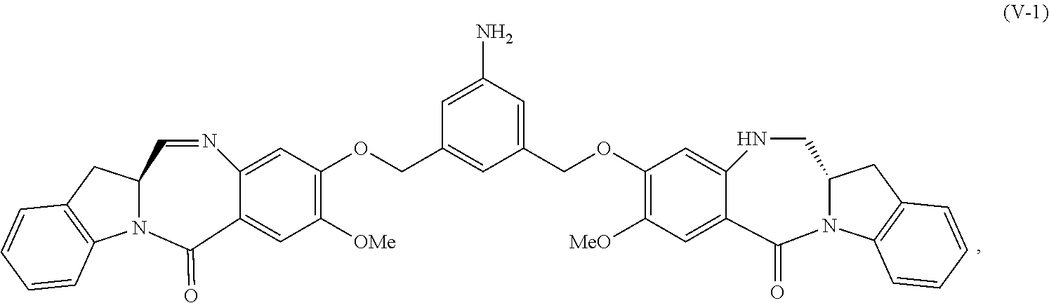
N12C(CC3=C1C=CC=C3)C=NC1=CC(OCC3=CC(COC4=C([MeO])C=C5C(=C4)NCC4N(C6=C(C4)C=CC=C6)C5=O)=CC(N)=C3)=C([OMe])C=C1C2=O
